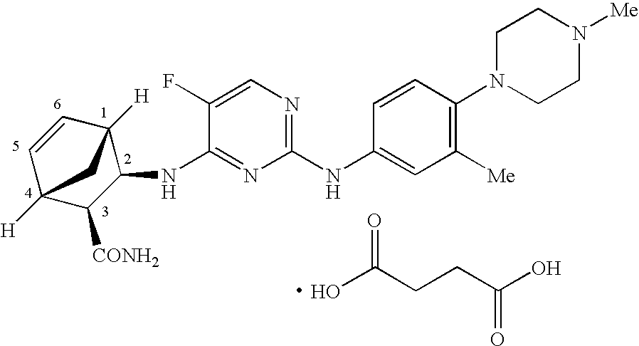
C1(NC2=CC([Me])=C(N3CCN([Me])CC3)C=C2)=NC=C(F)C(NC2C3([H])C=CC([H])(C2[CONH2])C3)=N1.O=C(CCC(O)=O)O
